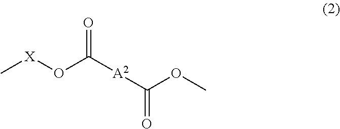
O(C([A2]C(OC)=O)=O)[X]C
